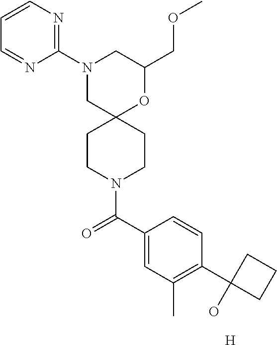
C1(COC)OC2(CN(C3=NC=CC=N3)C1)CCN(C(C1=CC(C)=C(C3(O)CCC3)C=C1)=O)CC2.[H]
